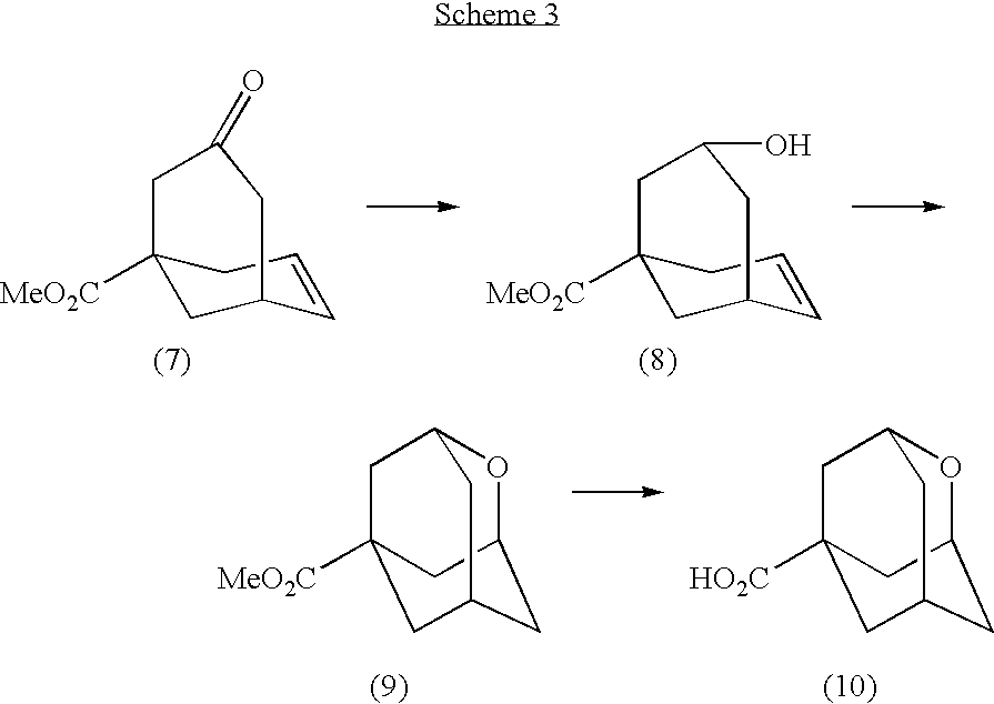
O1C2CC3CC([MeO2C])(CC1C3)C2.O1C2CC3CC([HO2C])(CC1C3)C2.C1C(=O)CC2CC1([MeO2C])CC=C2.C1C(O)CC2CC1([MeO2C])CC=C2
